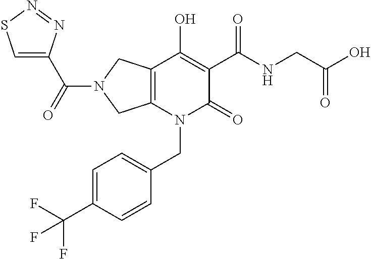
C12=C(N(CC3=CC=C(C(F)(F)F)C=C3)C(=O)C(C(NCC(O)=O)=O)=C1O)CN(C(=O)C1=CSN=N1)C2
